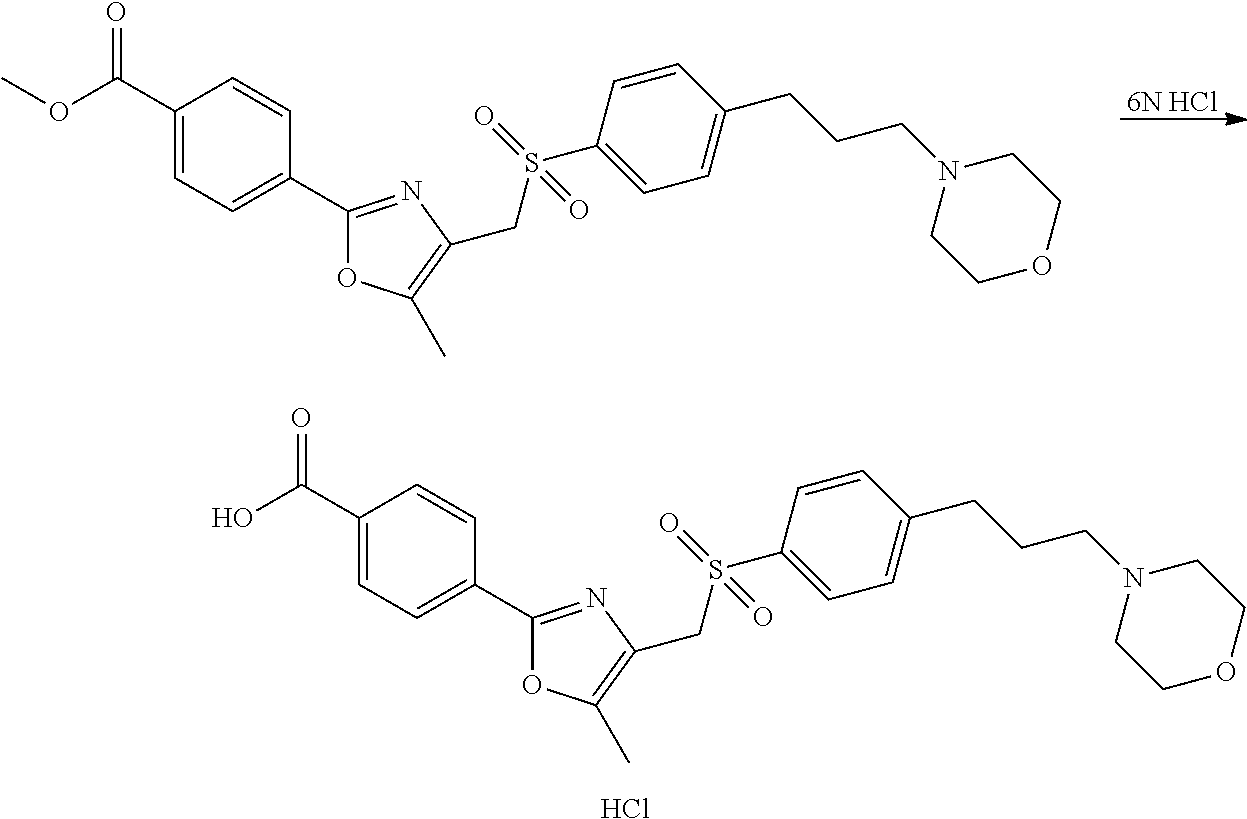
[6N HCl].C1(C(OC)=O)=CC=C(C2=NC(CS(C3=CC=C(CCCN4CCOCC4)C=C3)(=O)=O)=C(C)O2)C=C1.C1(C(O)=O)=CC=C(C2=NC(CS(C3=CC=C(CCCN4CCOCC4)C=C3)(=O)=O)=C(C)O2)C=C1.Cl
